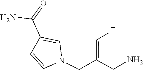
N1(CC(CN)=CF)C=CC(C(=O)N)=C1
